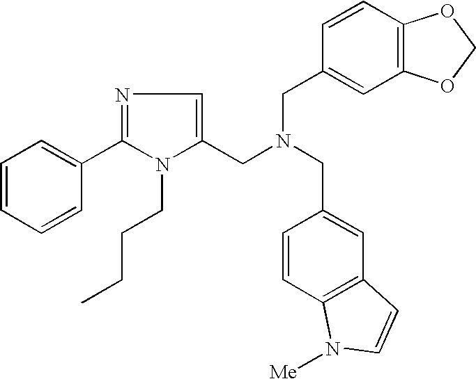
N1=C(C2=CC=CC=C2)N(CCCC)C(CN(CC2=CC3=C(C=C2)OCO3)CC2=CC3=C(C=C2)N([Me])C=C3)=C1
